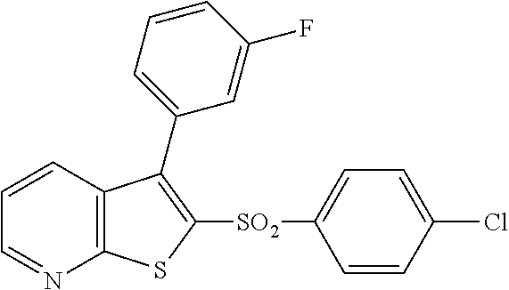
C1=CC2=C(N=C1)SC([SO2]C1=CC=C(Cl)C=C1)=C2C1=CC=CC(F)=C1
